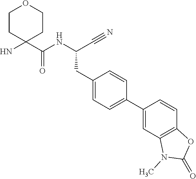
NC1(C(NC(C#N)CC2=CC=C(C3=CC4=C(C=C3)OC(=O)N4C)C=C2)=O)CCOCC1
